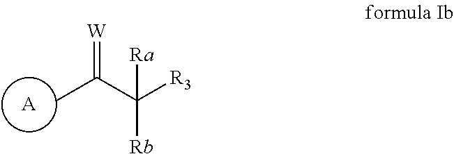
[A].CC(C([R3])([Rb])[Ra])=[W]
